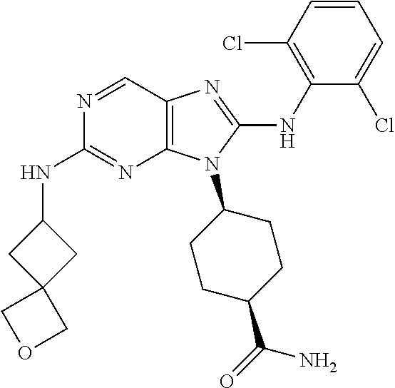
N1=CC2=C(N=C1NC1CC3(C1)COC3)N(C1CCC(C(=O)N)CC1)C(NC1=C(Cl)C=CC=C1Cl)=N2
